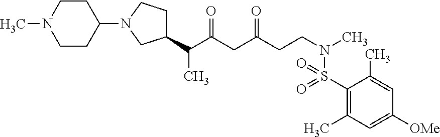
C(CC(CC(C(C1CCN(C2CCN(C)CC2)C1)C)=O)=O)N(S(C1=C(C)C=C([OMe])C=C1C)(=O)=O)C
